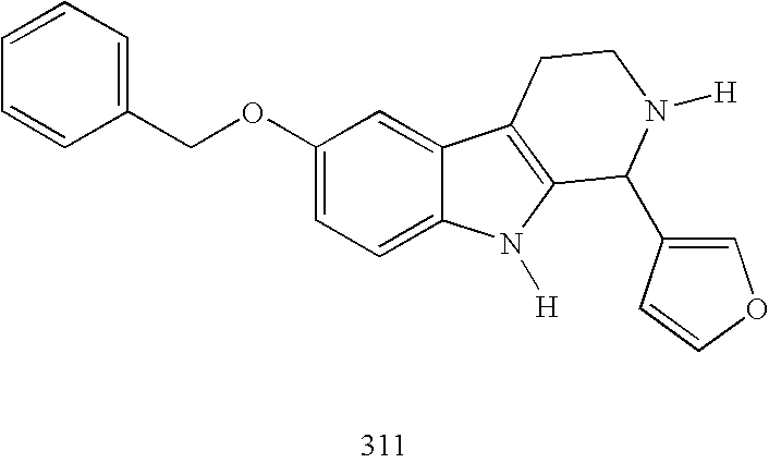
C1(OCC2=CC=CC=C2)=CC=C2C(=C1)C1=C(N2[H])C(C2=COC=C2)N([H])CC1
